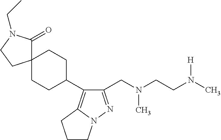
C1(CN(CCN(C)[H])C)=NN2C(=C1C1CCC3(CC1)C(=O)N(CC)CC3)CCC2
